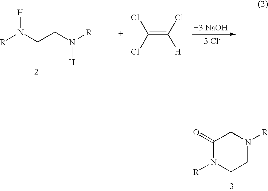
C1(=O)N([R])CCN([R])C1.C(=C(Cl)[H])(Cl)Cl.[R]N(CCN([R])[H])[H]
